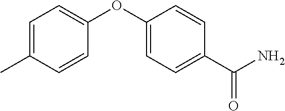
C1=C(C)C=CC(OC2=CC=C(C(N)=O)C=C2)=C1
